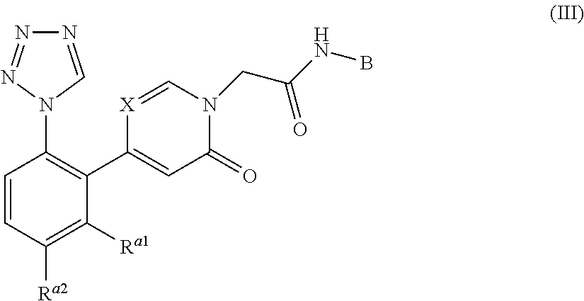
N1=CN(C2=C(C3=CC(=O)N(CC(NB)=O)C=[X]3)C([Ra1])=C([Ra2])C=C2)N=N1
